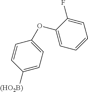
C1([(HO2B)])=CC=C(OC2=CC=CC=C2F)C=C1
